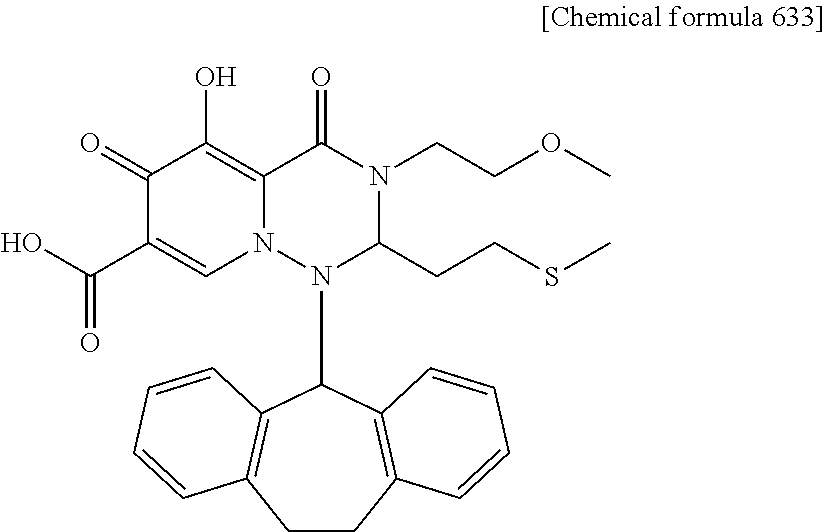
C1(=O)C(C(O)=O)=CN2C(=C1O)C(=O)N(CCOC)C(CCSC)N2C1C2=C(CCC3=C1C=CC=C3)C=CC=C2
